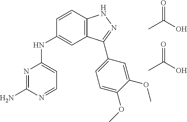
N1=C(N)N=CC=C1NC1=CC2=C(C=C1)NN=C2C1=CC=C(OC)C(OC)=C1.CC(O)=O.CC(O)=O
